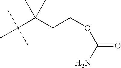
CC(C(CCOC(=O)N)(C)C)(C)C
